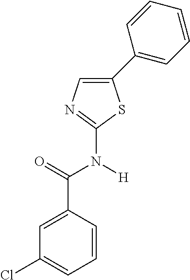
C1=CC(C(=O)N([H])C2=NC=C(C3=CC=CC=C3)S2)=CC(Cl)=C1
